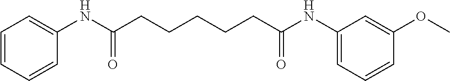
N(C(CCCCCC(NC1=CC=CC(OC)=C1)=O)=O)C1=CC=CC=C1
